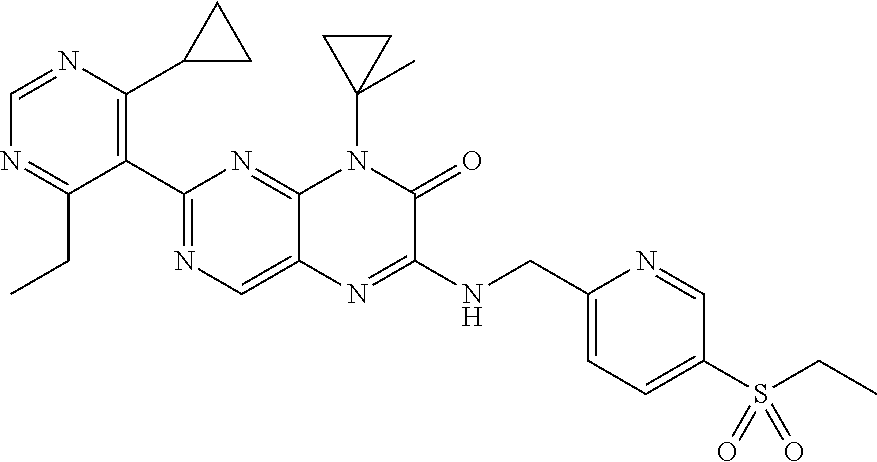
C1=NC(C2CC2)=C(C2=NC=C3C(=N2)N(C2(C)CC2)C(=O)C(NCC2=CC=C(S(=O)(=O)CC)C=N2)=N3)C(CC)=N1
